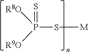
S([M])P([R8O])([R9O])=S
